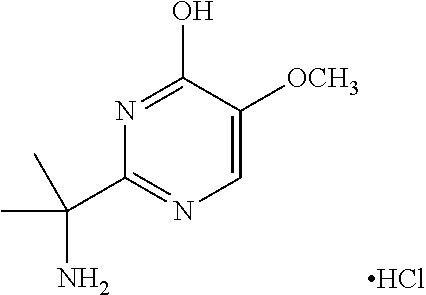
N1=C(O)C([OCH3])=CN=C1C(C)(N)C.Cl
